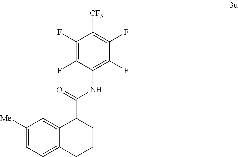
C1([Me])=CC=C2C(=C1)C(C(=O)NC1=C(F)C(F)=C([CF3])C(F)=C1F)CCC2
